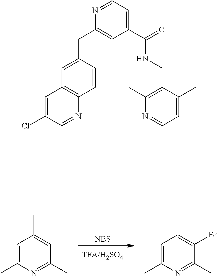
[NBS].C1=C(C)N=C(C)C=C1C.C1=C(C)N=C(C)C(Br)=C1C.C(NC(C1=CC=NC(CC2=CC3=C(N=CC(Cl)=C3)C=C2)=C1)=O)C1=C(C)N=C(C)C=C1C
